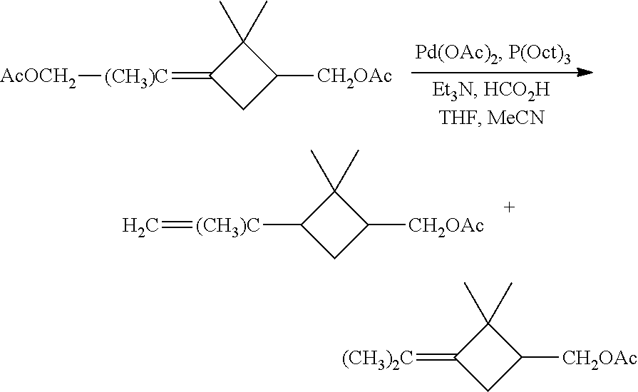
C1(C)(C)C([CH2OAc])CC1=[(CH3)C][AcOCH2].C1(C)(C)C([CH2OAc])CC1[(CH3)C]=C.C1(C)(C)C([CH2OAc])CC1=[(CH3)2C]
